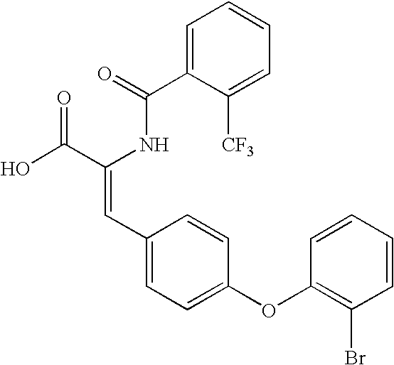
C1=C(C(=O)NC(C(O)=O)=CC2=CC=C(OC3=C(Br)C=CC=C3)C=C2)C([CF3])=CC=C1
